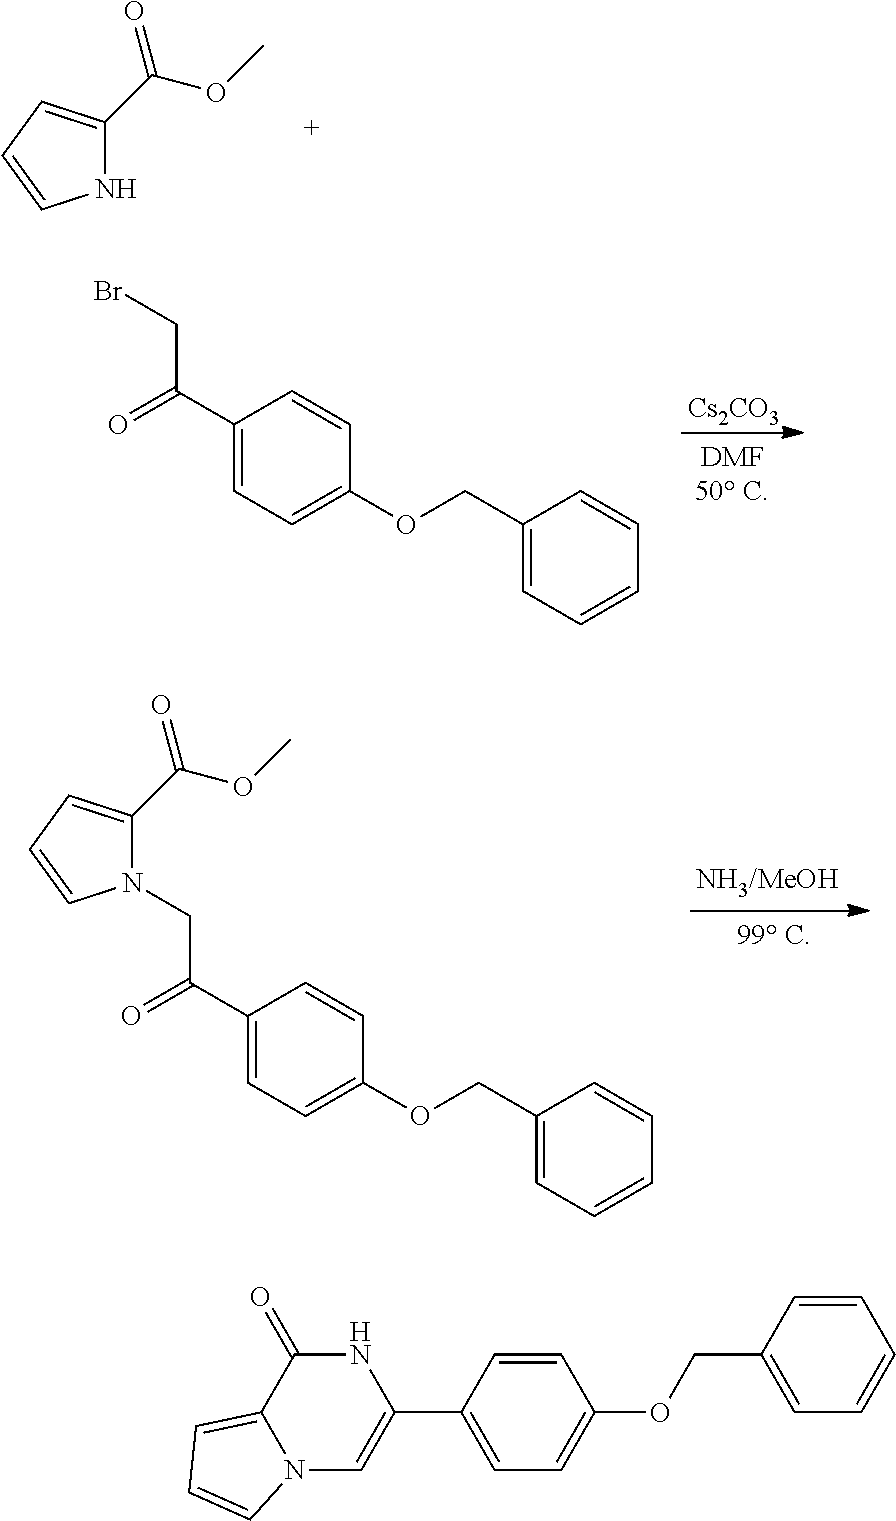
N1C(C(OC)=O)=CC=C1.C1(C(=O)CBr)=CC=C(OCC2=CC=CC=C2)C=C1.[Cs2CO3].C1(C(=O)CN2C(C(OC)=O)=CC=C2)=CC=C(OCC2=CC=CC=C2)C=C1.C1=CC(C2=CN3C(=CC=C3)C(=O)N2)=CC=C1OCC1=CC=CC=C1
